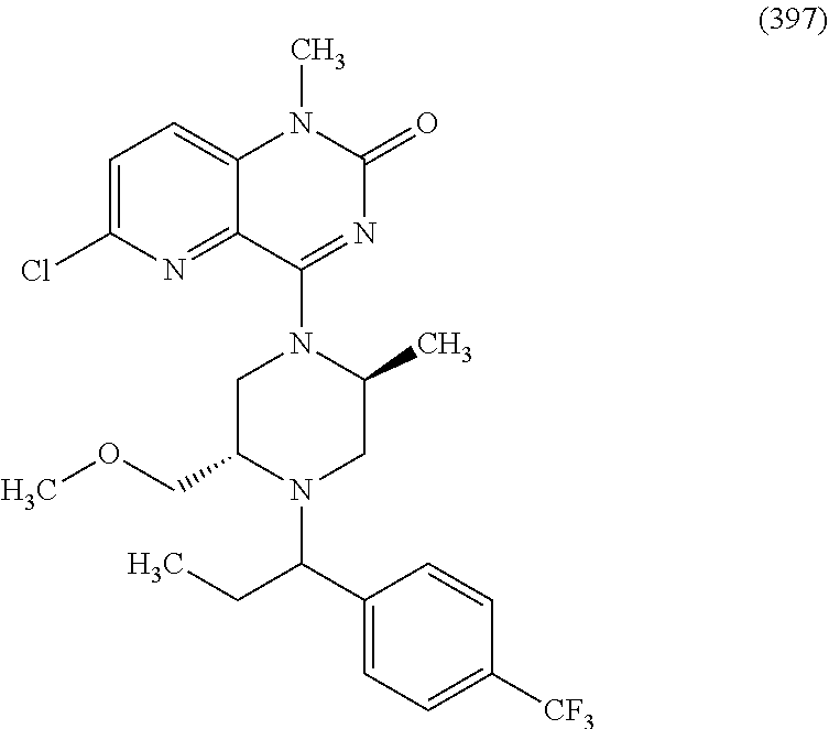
[CF3]C1=CC=C(C(CC)N2CC(C)N(C3=NC(=O)N(C)C4=CC=C(Cl)N=C34)CC2COC)C=C1
